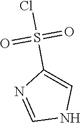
O=S(Cl)(=O)C1=CNC=N1
